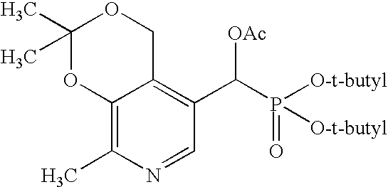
C1(C)(C)OC2=C(C)N=CC(C([OAc])P(=O)([O-t-butyl])[O-t-butyl])=C2CO1
